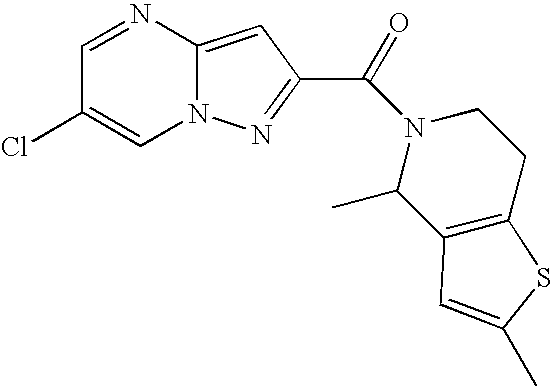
C1=NC2=CC(C(N3C(C)C4=C(CC3)SC(C)=C4)=O)=NN2C=C1Cl
